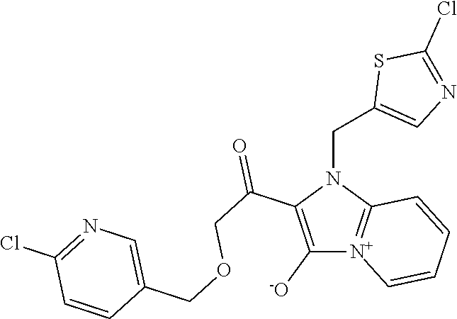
C1([-O])=C(C(COCC2=CN=C(Cl)C=C2)=O)N(CC2=CN=C(Cl)S2)C2=[N+]1C=CC=C2
